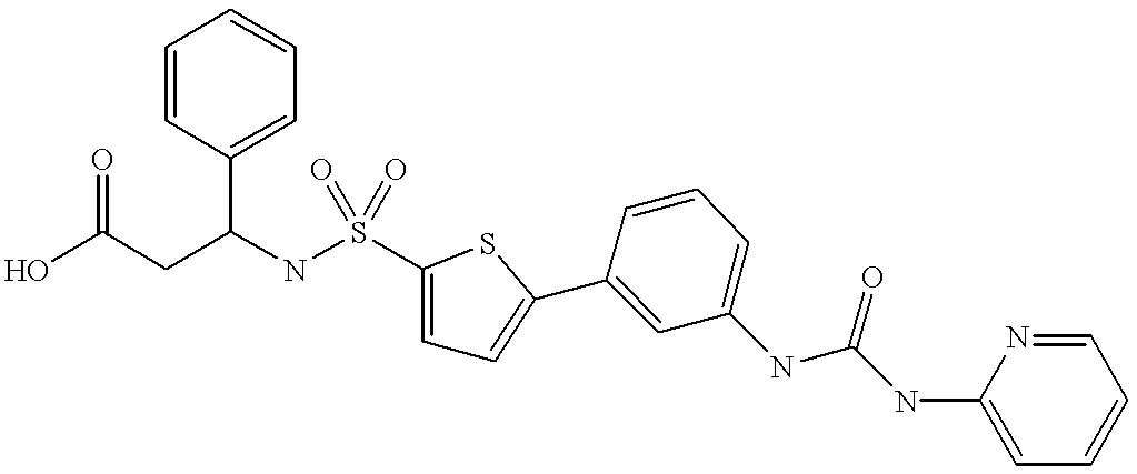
C1=CC(C2=CC=C(S(NC(CC(O)=O)C3=CC=CC=C3)(=O)=O)S2)=CC(NC(NC2=CC=CC=N2)=O)=C1
